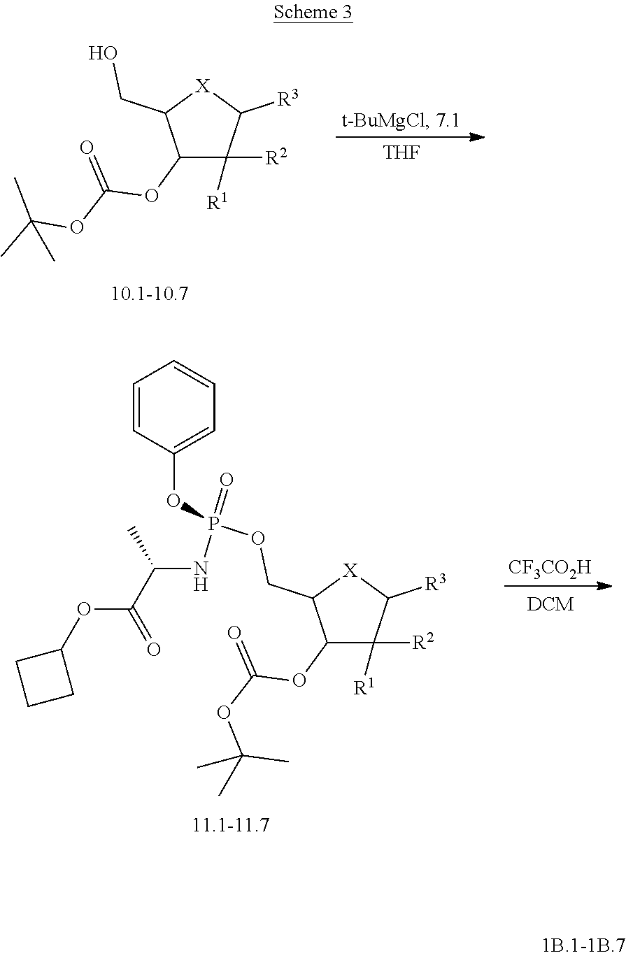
C1(OC(OC(C)(C)C)=O)C([R2])([R1])C([R3])[X]C1CO.[THF].C1(OC(OC(C)(C)C)=O)C([R2])([R1])C([R3])[X]C1COP(OC1=CC=CC=C1)(=O)NC(C(=O)OC1CCC1)C.[CF3CO2H].[DCM]
